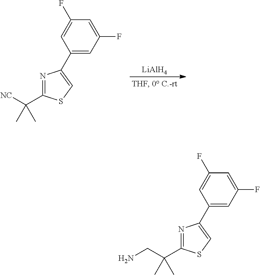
[LiAlH4].N1=C(C([NC])(C)C)SC=C1C1=CC(F)=CC(F)=C1.N1=C(C(CN)(C)C)SC=C1C1=CC(F)=CC(F)=C1
